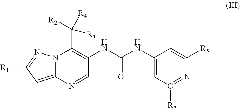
N12C(=CC([R1])=N1)N=CC(NC(NC1=CC([R7])=NC([R5])=C1)=O)=C2C([R2])([R3])[R4]
